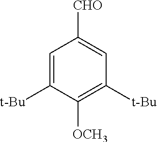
C1=C([t-Bu])C([OCH3])=C([t-Bu])C=C1[CHO]
